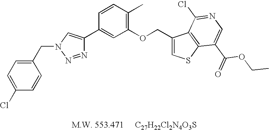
N1=NN(CC2=CC=C(Cl)C=C2)C=C1C1=CC(OCC2=CSC3=C2C(Cl)=NC=C3C(=O)OCC)=C(C)C=C1
